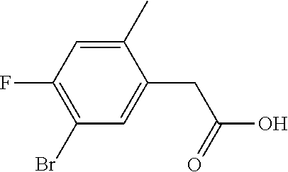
C1(C)=CC(F)=C(Br)C=C1CC(O)=O
